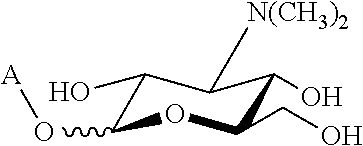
C1(O)C(O[A])OC(CO)C(O)C1[N(CH3)2]
